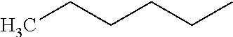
C(CC)CCC
